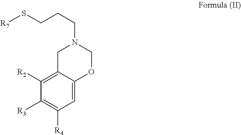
C12=C([R2])C([R3])=C([R4])C=C1OCN(CCCS[R7])C2
